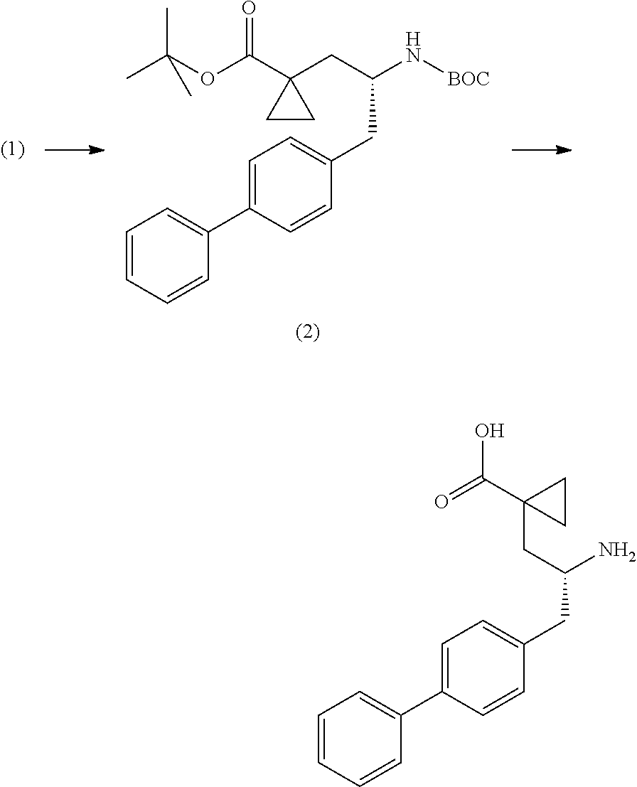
C1=CC=CC(C2=CC=C(CC(N[BOC])CC3(C(OC(C)(C)C)=O)CC3)C=C2)=C1.C1=CC=CC(C2=CC=C(CC(N)CC3(C(O)=O)CC3)C=C2)=C1
